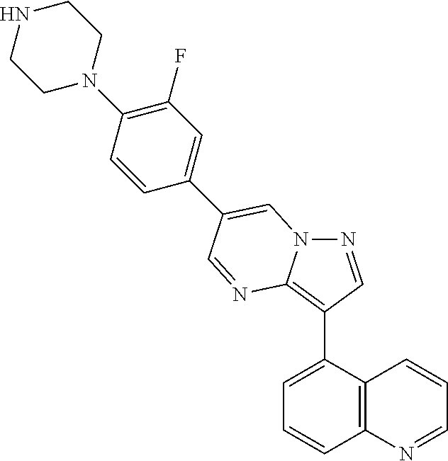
C1=C(C2=C3N(N=C2)C=C(C2=CC(F)=C(N4CCNCC4)C=C2)C=N3)C2=C(C=C1)N=CC=C2
